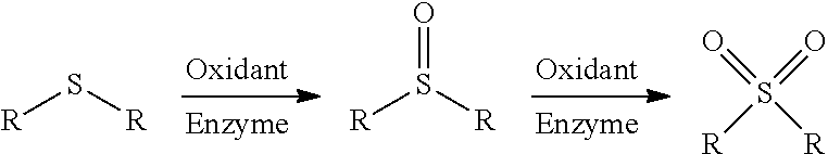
[R]S[R].[R]S([R])=O.O=S([R])(=O)[R]
